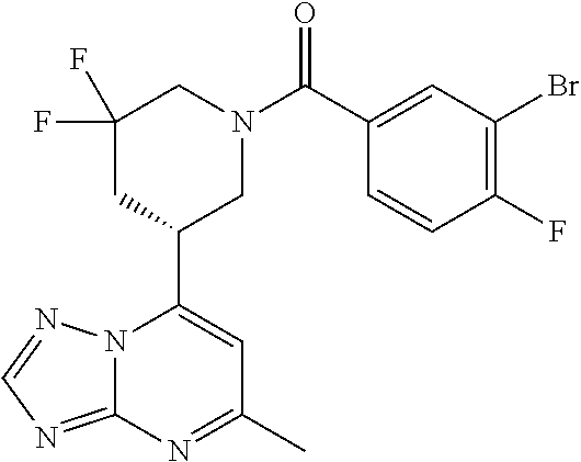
N12C(=NC=N1)N=C(C)C=C2C1CN(C(C2=CC(Br)=C(F)C=C2)=O)CC(F)(F)C1
